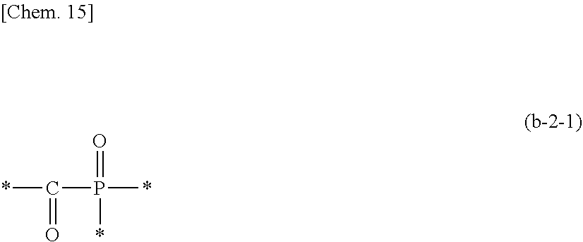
*C(P(*)(=O)*)=O
